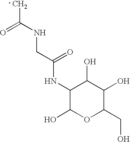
C1(NC(CNC(C)=O)=O)C(O)OC(CO)C(O)C1O
